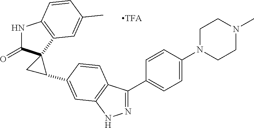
N1C(=O)C2(C3=C1C=CC(C)=C3)CC2C1=CC2=C(C(C3=CC=C(N4CCN(C)CC4)C=C3)=NN2)C=C1
